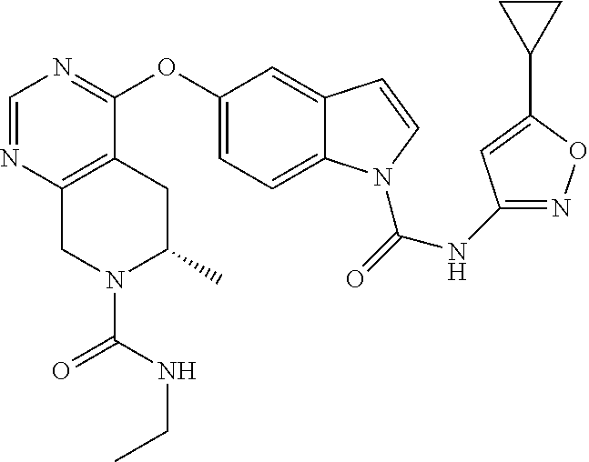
O(C1=CC=C2C(=C1)C=CN2C(NC1=NOC(C2CC2)=C1)=O)C1=NC=NC2=C1CC(C)N(C(=O)NCC)C2
